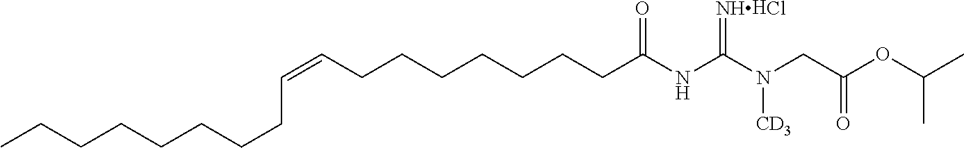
CCCCCCCCC=CCCCCCCCC(NC(N(CC(OC(C)C)=O)[CD3])=[NHHCl])=O
